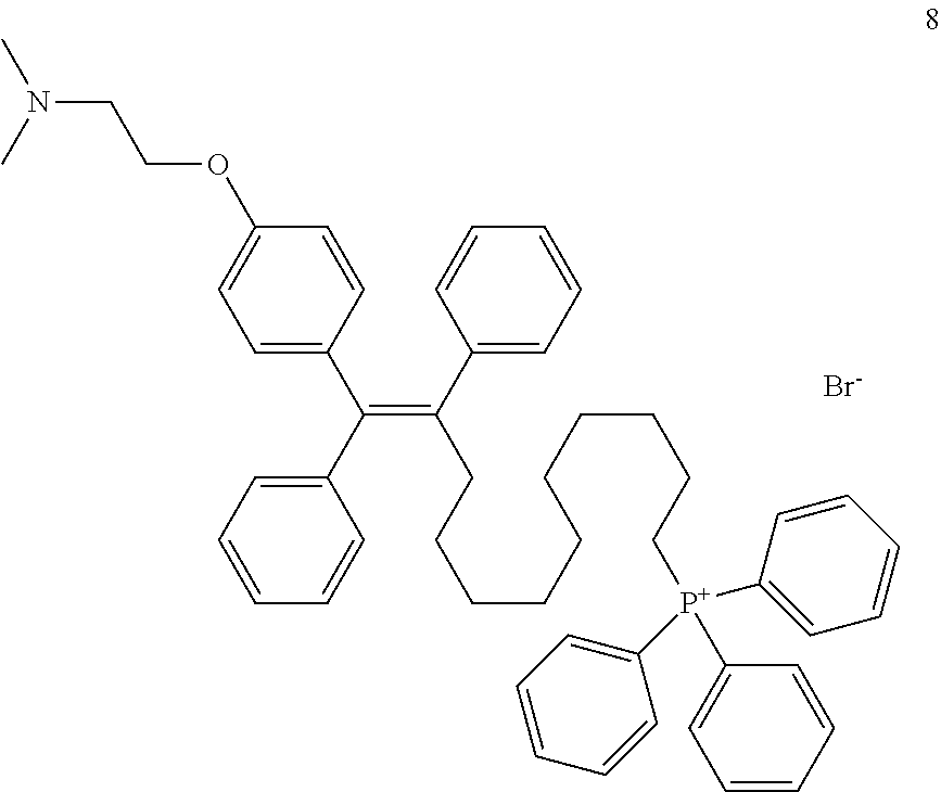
C1=C(C(=C(C2=CC=CC=C2)CCCCCCCCCC[P+](C2=CC=CC=C2)(C2=CC=CC=C2)C2=CC=CC=C2)C2=CC=CC=C2)C=CC(OCCN(C)C)=C1.[Br-]
